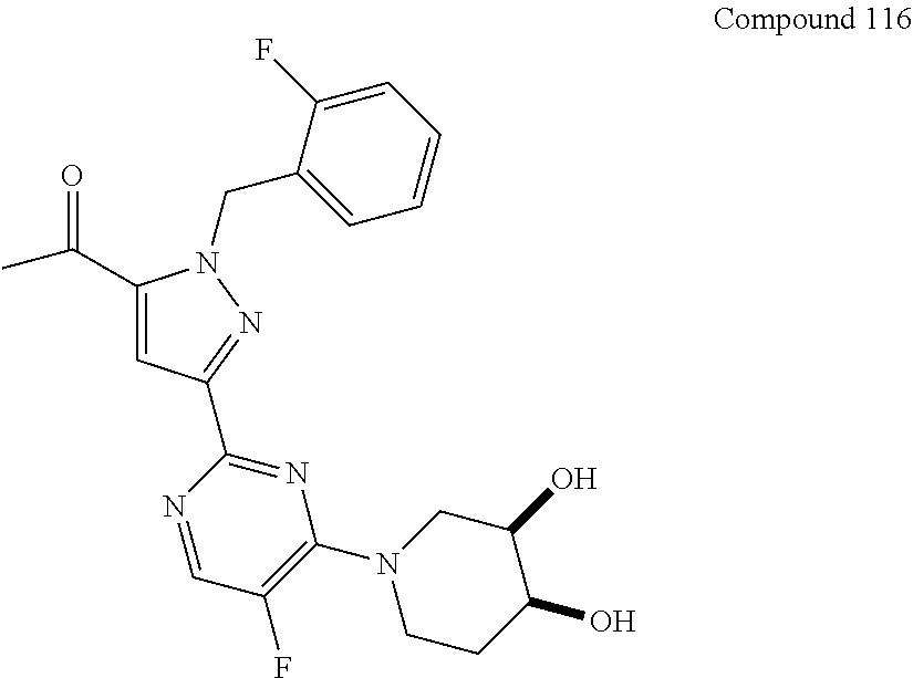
C(=O)(C1=CC(C2=NC(N3CCC(O)C(O)C3)=C(F)C=N2)=NN1CC1=CC=CC=C1F)C
